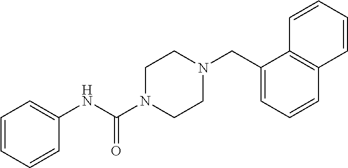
C1=CC=CC(NC(N2CCN(CC3=CC=CC4=C3C=CC=C4)CC2)=O)=C1
